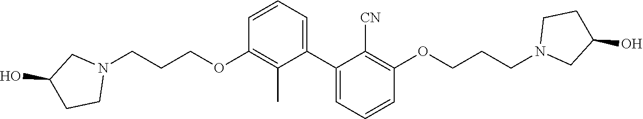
C1=CC=C(C2=CC=CC(OCCCN3CC(O)CC3)=C2[CN])C(C)=C1OCCCN1CC(O)CC1
